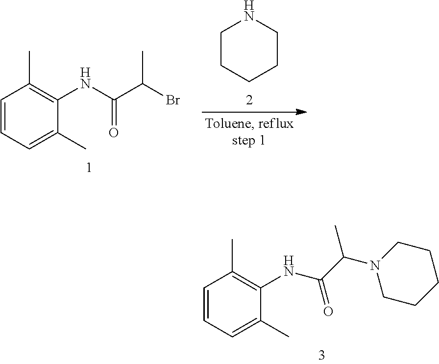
C1CCCCN1.C1=CC=C(C)C(NC(=O)C(C)Br)=C1C.C1=CC=C(C)C(NC(C(C)N2CCCCC2)=O)=C1C
